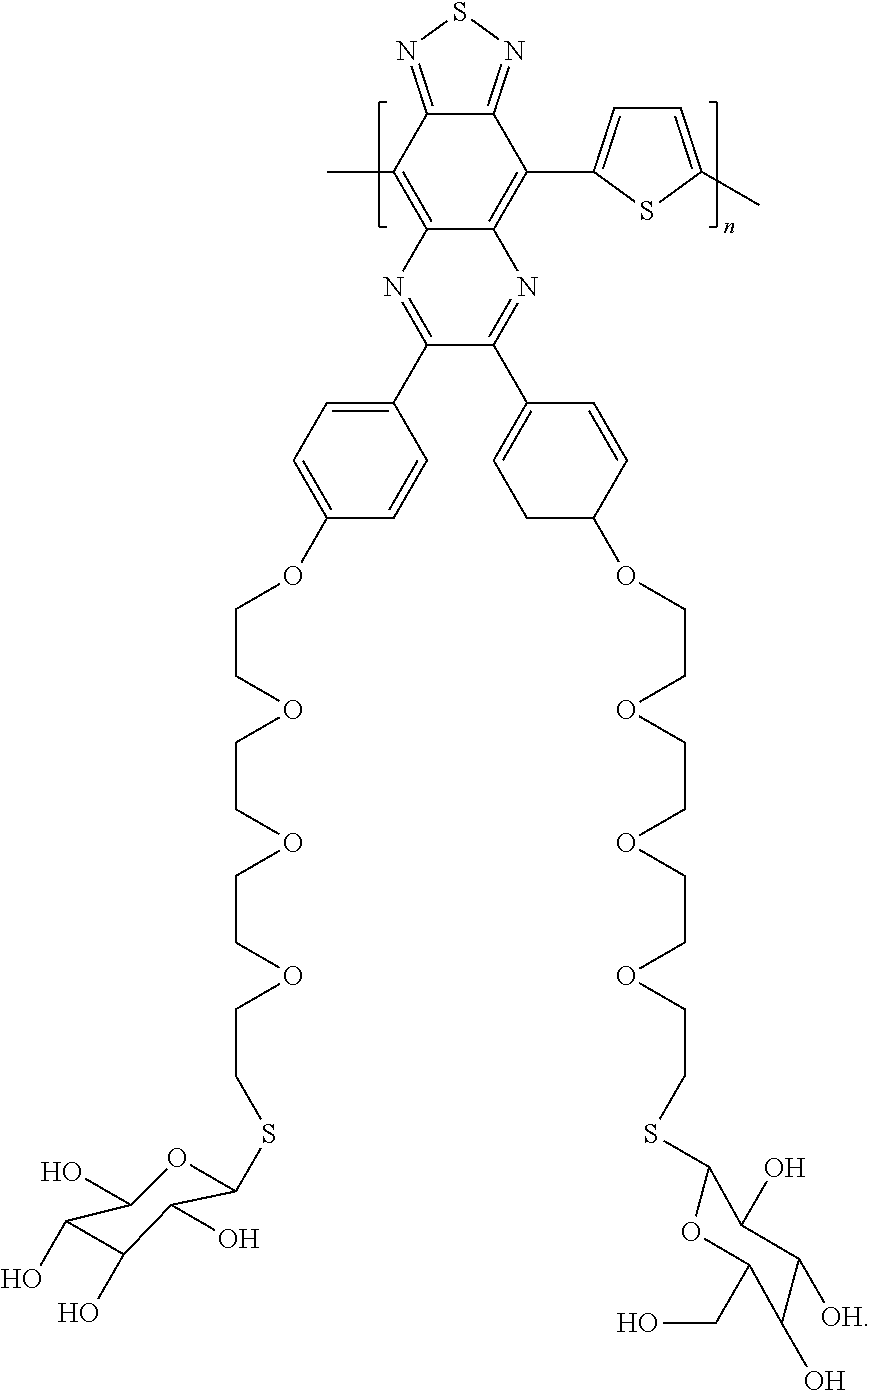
C12=C(C)C3=NSN=C3C(C3=CC=C(C)S3)=C1N=C(C1=CCC(OCCOCCOCCOCCSC3OC(CO)C(O)C([OH])C3O)C=C1)C(C1=CC=C(OCCOCCOCCOCCSC3OC(O)C(O)C(O)C3O)C=C1)=N2
